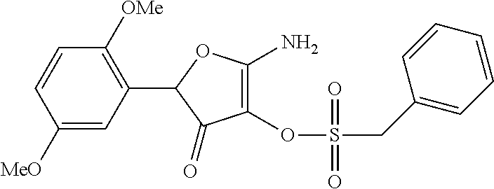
C1([OMe])=CC(C2C(=O)C(OS(CC3=CC=CC=C3)(=O)=O)=C(N)O2)=C([OMe])C=C1
